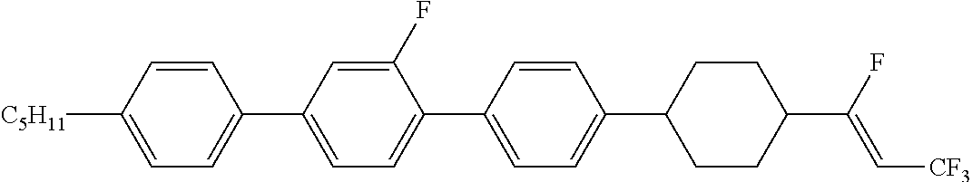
C1=C([C5H11])C=CC(C2=CC=C(C3=CC=C(C4CCC(C(F)=C[CF3])CC4)C=C3)C(F)=C2)=C1
